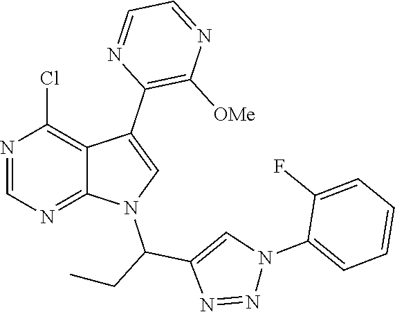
N1=CN=C2C(=C1Cl)C(C1=C([OMe])N=CC=N1)=CN2C(CC)C1=CN(C2=CC=CC=C2F)N=N1
